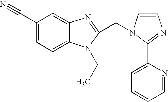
C1(C#N)=CC=C2C(=C1)N=C(CN1C=CN=C1C1=CC=CC=N1)N2CC
